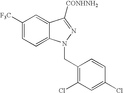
C1([F3C])=CC=C2C(=C1)C([CONHNH2])=NN2CC1=C(Cl)C=C(Cl)C=C1
